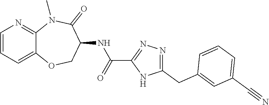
C12=CC=CN=C1N(C)C(=O)C(NC(C1=NN=C(CC3=CC(C#N)=CC=C3)N1)=O)CO2
